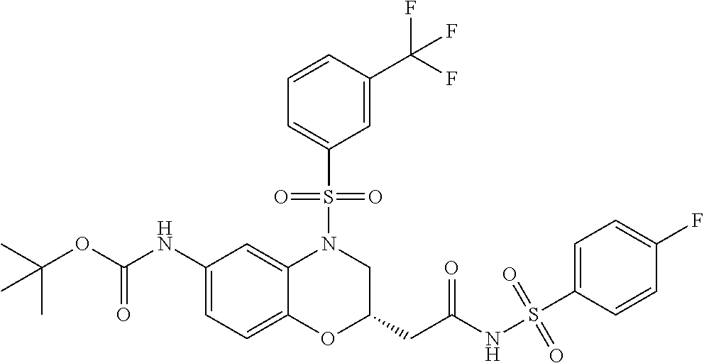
C1(NC(OC(C)(C)C)=O)=CC=C2C(=C1)N(S(C1=CC=CC(C(F)(F)F)=C1)(=O)=O)CC(CC(NS(C1=CC=C(F)C=C1)(=O)=O)=O)O2
